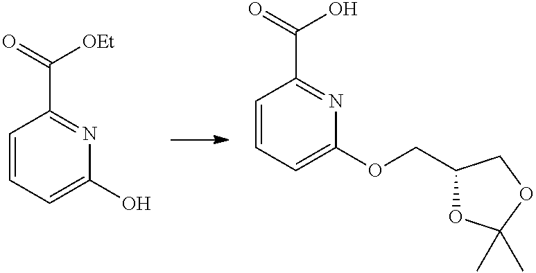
C1=CC=C(O)N=C1C(=O)[OEt].C1=CC=C(OCC2OC(C)(C)OC2)N=C1C(=O)O
